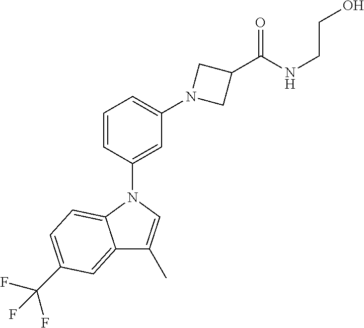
C1=CC(N2C3=CC=C(C(F)(F)F)C=C3C(C)=C2)=CC(N2CC(C(NCCO)=O)C2)=C1
